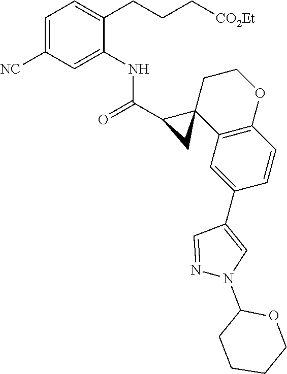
C1=C([NC])C=C(NC(C2CC23C2=C(OCC3)C=CC(C3=CN(C4CCCCO4)N=C3)=C2)=O)C(CCC[CO2Et])=C1
